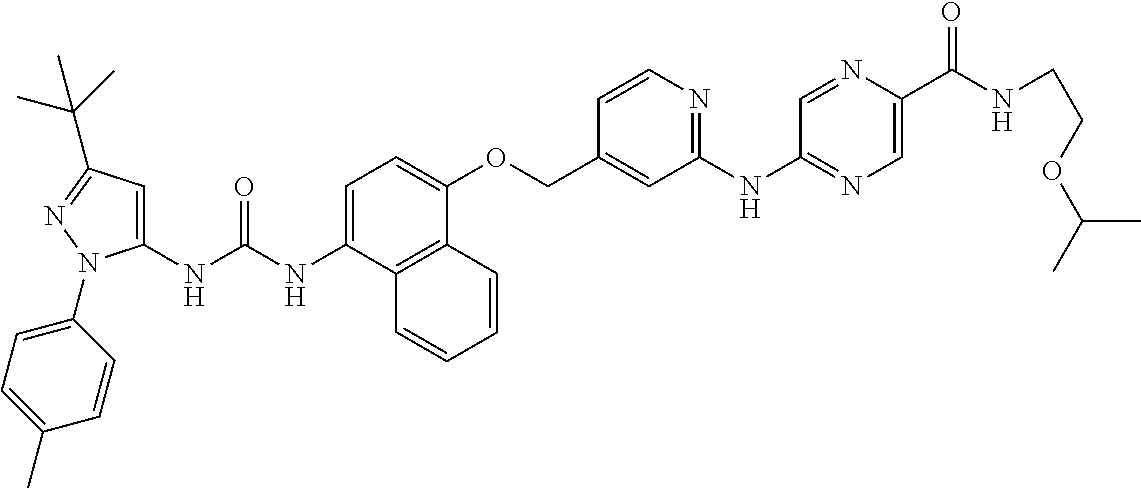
N(C(NC1=CC(C(C)(C)C)=NN1C1=CC=C(C)C=C1)=O)C1=CC=C(OCC2=CC(NC3=NC=C(C(NCCOC(C)C)=O)N=C3)=NC=C2)C2=C1C=CC=C2
